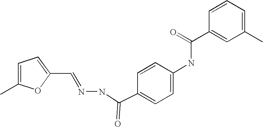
C1(C=NNC(C2=CC=C(NC(C3=CC(C)=CC=C3)=O)C=C2)=O)=CC=C(C)O1
